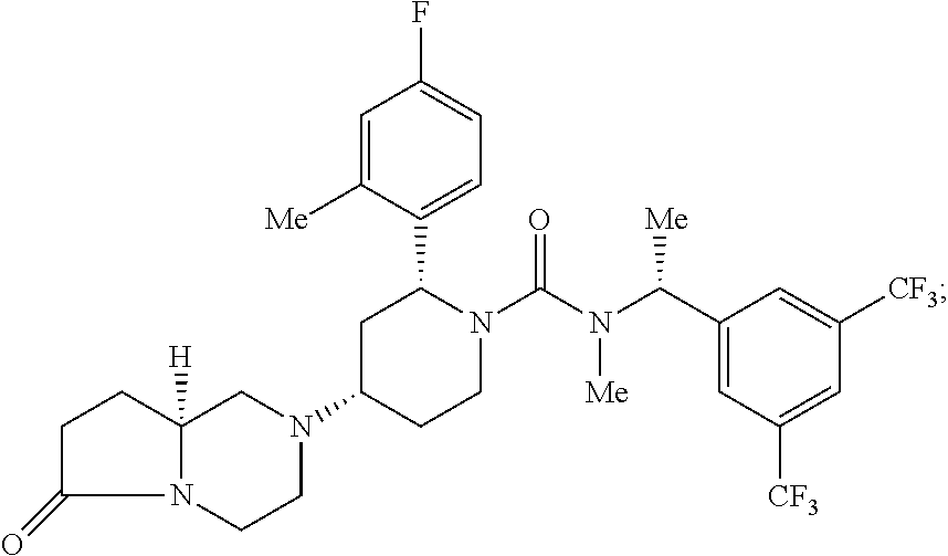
C1=C([Me])C(C2N(C(N(C(C3=CC([CF3])=CC([CF3])=C3)[Me])[Me])=O)CCC(N3CC4([H])N(CC3)C(=O)CC4)C2)=CC=C1F
